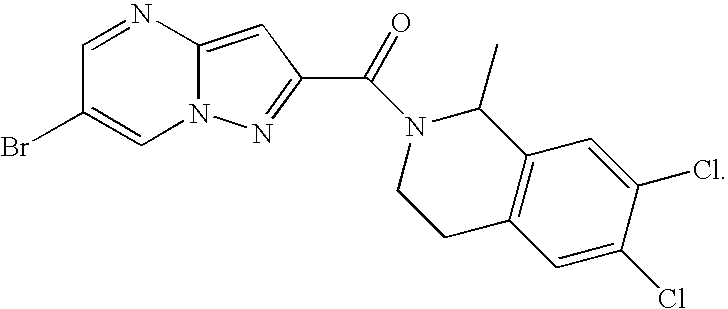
C1=NC2=CC(C(N3C(C)C4=C(CC3)C=C(Cl)C(Cl)=C4)=O)=NN2C=C1Br
